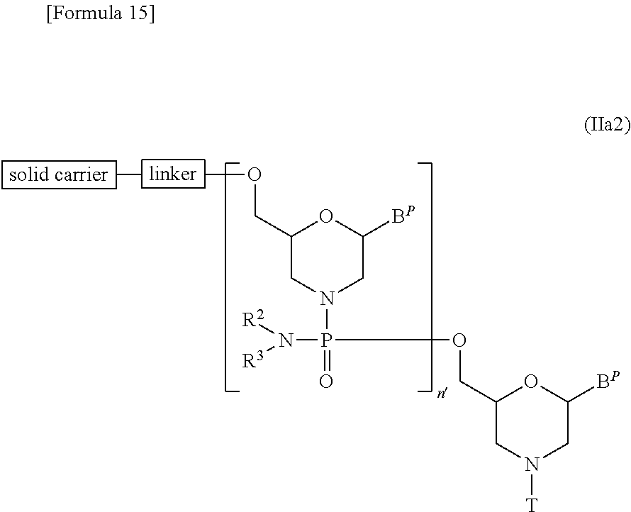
C1C(COC)OC([BP])CN1P(N([R3])[R2])(=O)OCC1CN([T])CC([BP])O1
